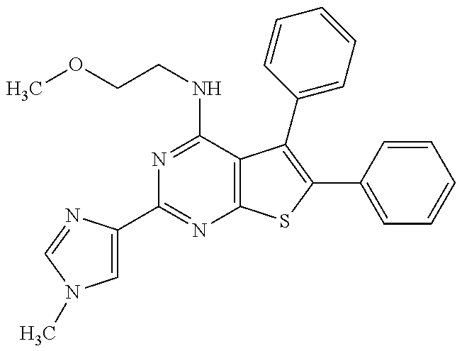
C1=C(C2=NC3=C(C(NCCOC)=N2)C(C2=CC=CC=C2)=C(C2=CC=CC=C2)S3)N=CN1C
